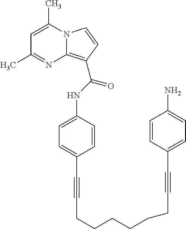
N12C(=C(C(NC3=CC=C(C#CCCCCCCC#CC4=CC=C(N)C=C4)C=C3)=O)C=C1)N=C(C)C=C2C
